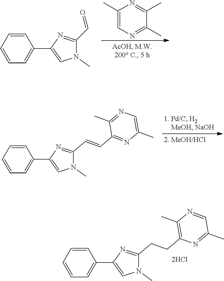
C1(C)=CN=C(C)C(C)=N1.C1=CC=C(C2=CN(C)C(C=O)=N2)C=C1.C1=CC=C(C2=CN(C)C(C=CC3=NC(C)=CN=C3C)=N2)C=C1.C1=CC=C(C2=CN(C)C(CCC3=C(C)N=CC(C)=N3)=N2)C=C1
